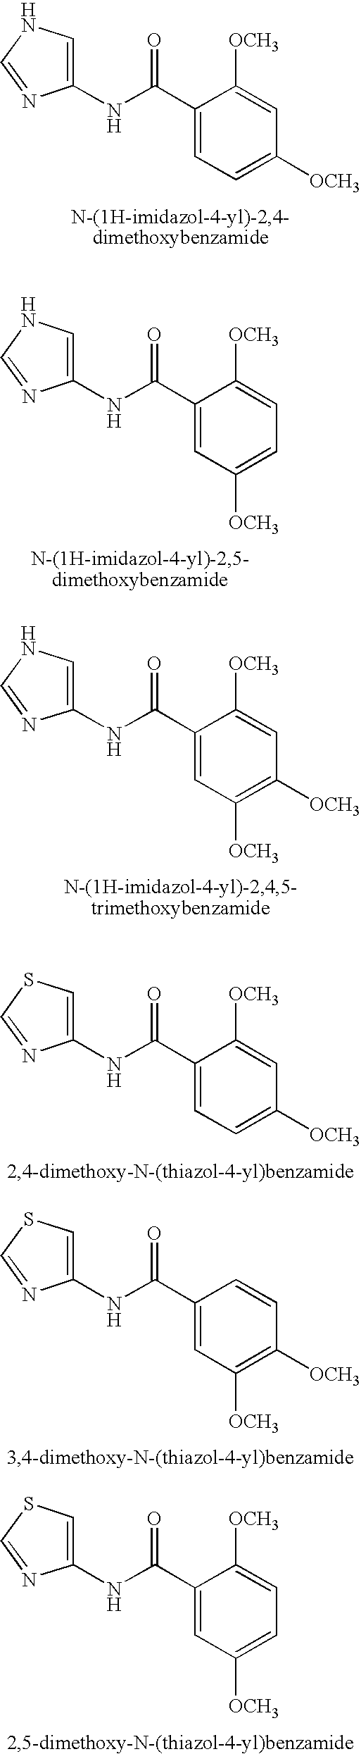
C1(NC(C2=CC=C([OCH3])C=C2[OCH3])=O)=CNC=N1.C1(NC(C2=CC([OCH3])=CC=C2[OCH3])=O)=CNC=N1.C1(NC(C2=CC([OCH3])=C([OCH3])C=C2[OCH3])=O)=CNC=N1.C1(NC(C2=CC=C([OCH3])C=C2[OCH3])=O)=CSC=N1.C1(NC(C2=CC([OCH3])=C([OCH3])C=C2)=O)=CSC=N1.C1(NC(C2=CC([OCH3])=CC=C2[OCH3])=O)=CSC=N1
